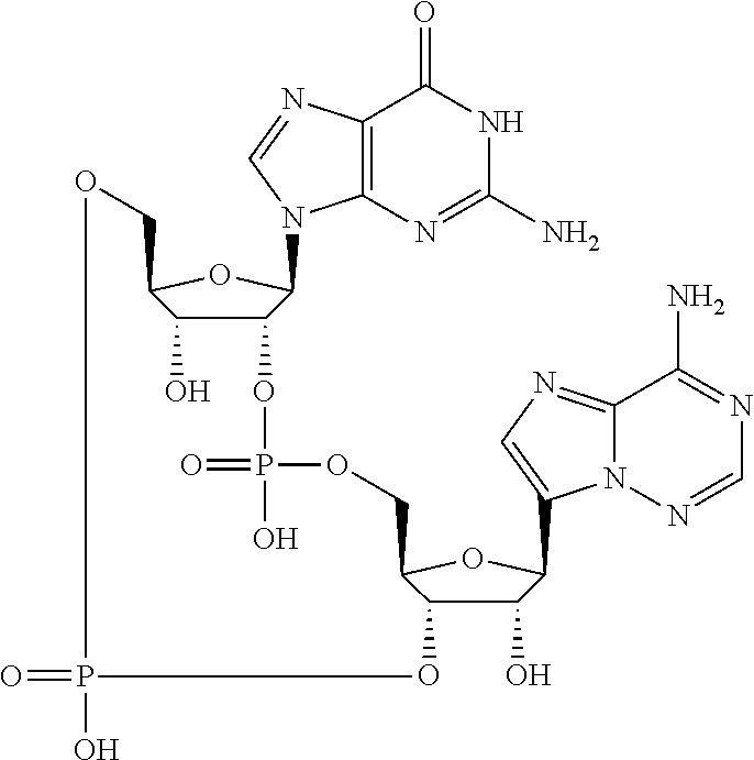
C12=C(N=C(N)NC1=O)N(C1C(OP(=O)(O)OCC3C(O)C(O)C(C4=CN=C5N4N=CN=C5N)O3)C(O)C(CO)O1)C=N2.O=PO
